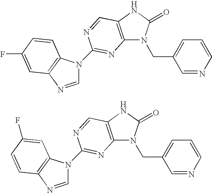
C12=C(NC(=O)N1CC1=CC=CN=C1)C=NC(N1C=NC3=C1C=CC(F)=C3)=N2.C12=C(NC(=O)N1CC1=CC=CN=C1)C=NC(N1C=NC3=C1C=C(F)C=C3)=N2
